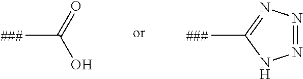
CC1=NN=NN1.CC(=O)O
